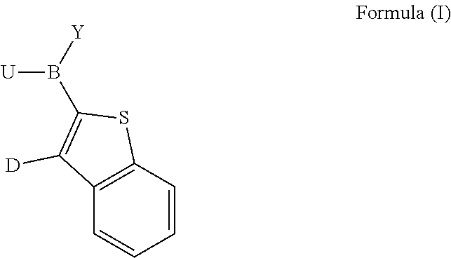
[U]B(C1=C([D])C2=C(S1)C=CC=C2)[Y]
